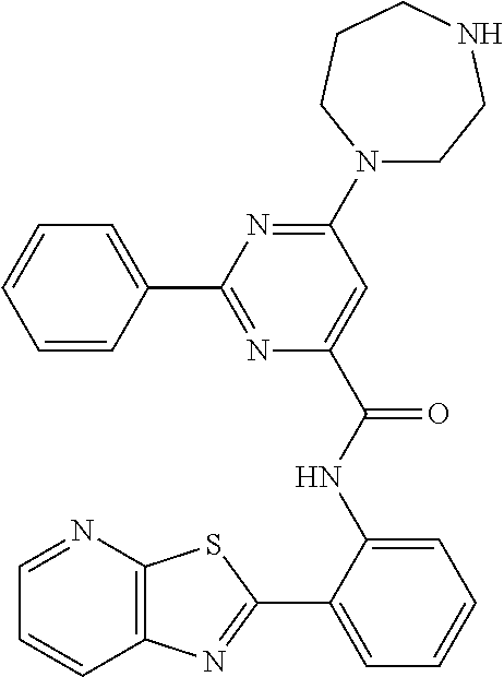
N1(C2=NC(C3=CC=CC=C3)=NC(C(NC3=CC=CC=C3C3=NC4=C(N=CC=C4)S3)=O)=C2)CCNCCC1
